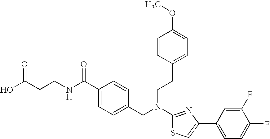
N(C1=NC(C2=CC=C(F)C(F)=C2)=CS1)(CC1=CC=C(C(NCCC(O)=O)=O)C=C1)CCC1=CC=C(OC)C=C1
